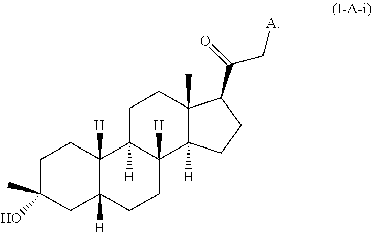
C1C(O)(C)CC2([H])C([H])(C1)C1([H])C([H])(CC2)C2([H])C(C)(CC1)C(C(=O)C[A])CC2
